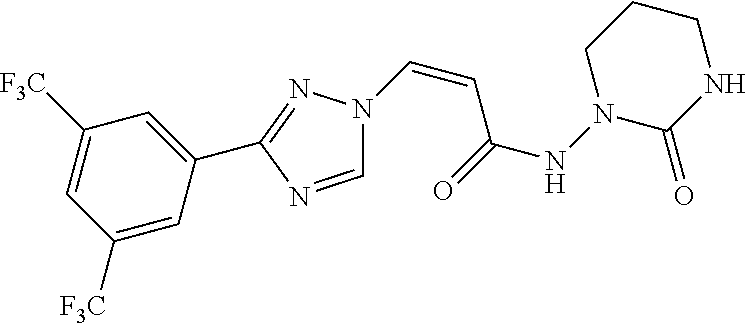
C(=CC(NN1CCCNC1=O)=O)N1C=NC(C2=CC([F3C])=CC([F3C])=C2)=N1
